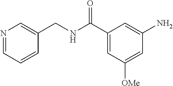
N1=CC=CC(CNC(C2=CC([OMe])=CC(N)=C2)=O)=C1
